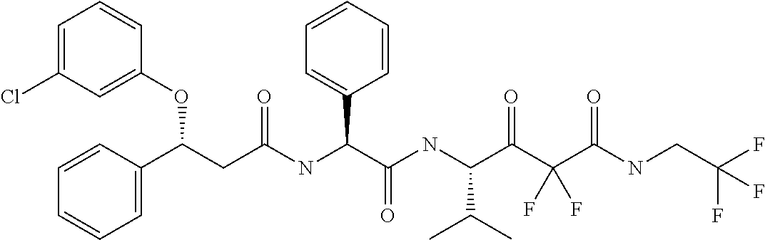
C1=C(Cl)C=C(OC(C2=CC=CC=C2)CC(=O)NC(C2=CC=CC=C2)C(=O)NC(C(C)C)C(=O)C(C(=O)NCC(F)(F)F)(F)F)C=C1
